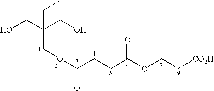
OCC(CO)(COC(CCC(OCC[CO2H])=O)=O)CC
